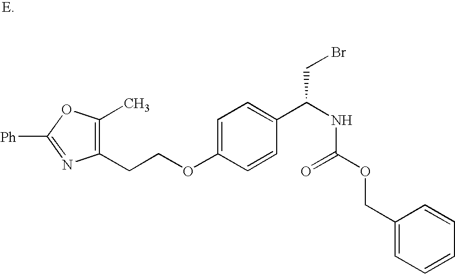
C1=C(OCCC2=C(C)OC([Ph])=N2)C=CC(C(NC(OCC2=CC=CC=C2)=O)CBr)=C1
